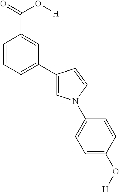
C1=CC=C(C2=CN(C3=CC=C(O[H])C=C3)C=C2)C=C1C(=O)O[H]
